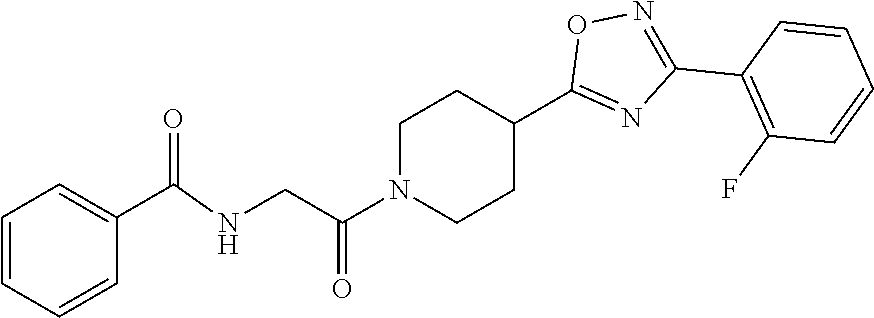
C1N(C(CNC(C2=CC=CC=C2)=O)=O)CCC(C2=NC(C3=C(F)C=CC=C3)=NO2)C1
